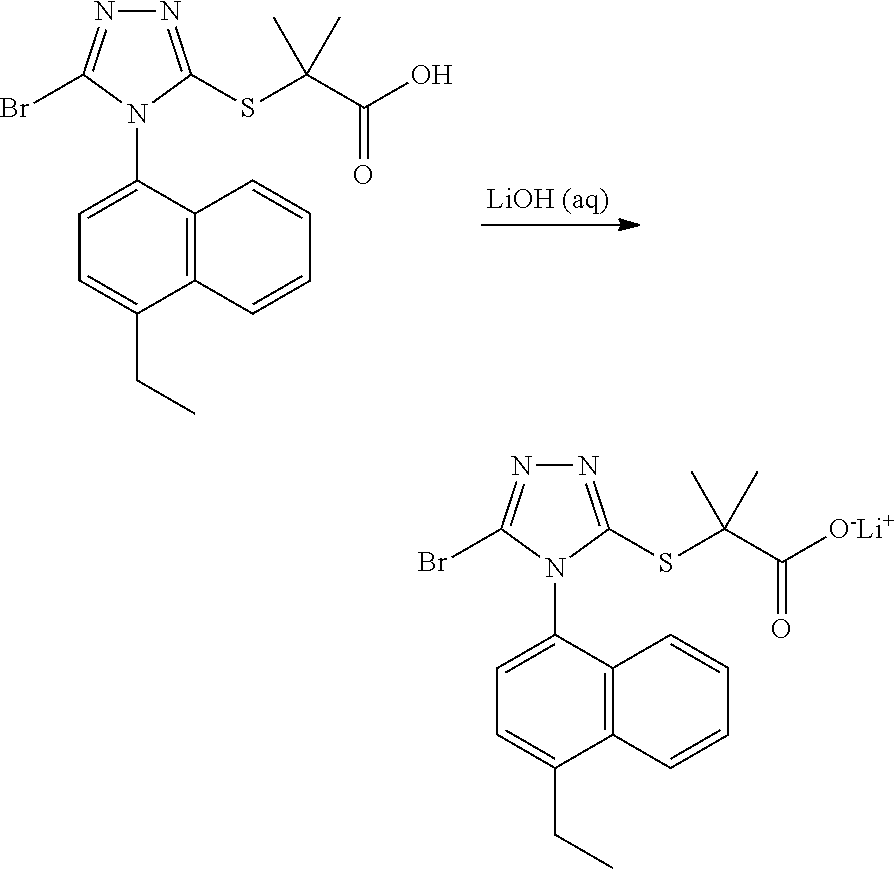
C12=C(C(N3C(Br)=NN=C3SC(C(=O)O)(C)C)=CC=C1CC)C=CC=C2.C12=C(C(N3C(Br)=NN=C3SC(C(=O)[O-Li+])(C)C)=CC=C1CC)C=CC=C2
